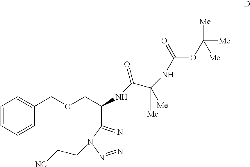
C1=CC=CC(COCC(NC(C(NC(OC([Me])([Me])[Me])=O)([Me])[Me])=O)C2=NN=NN2CC[NC])=C1
